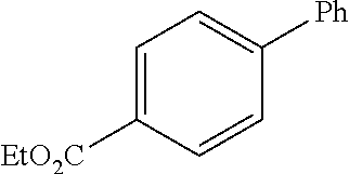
[EtO2C]C1=CC=C([Ph])C=C1
